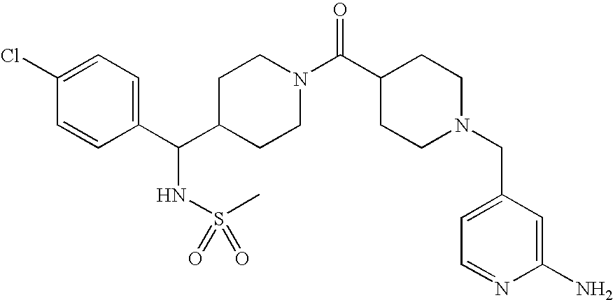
C1(Cl)=CC=C(C(C2CCN(C(C3CCN(CC4=CC=NC(N)=C4)CC3)=O)CC2)NS(C)(=O)=O)C=C1
